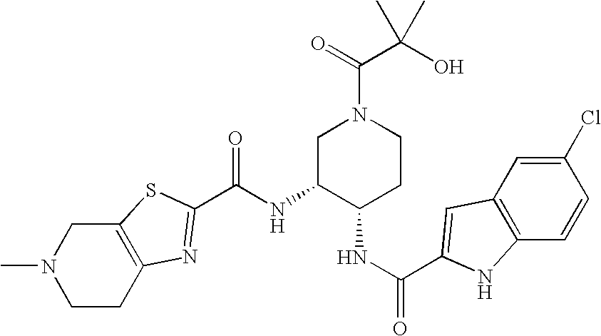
C12=C(CCN(C)C1)N=C(C(NC1C(NC(=O)C3=CC4=C(C=CC(Cl)=C4)N3)CCN(C(=O)C(O)(C)C)C1)=O)S2
